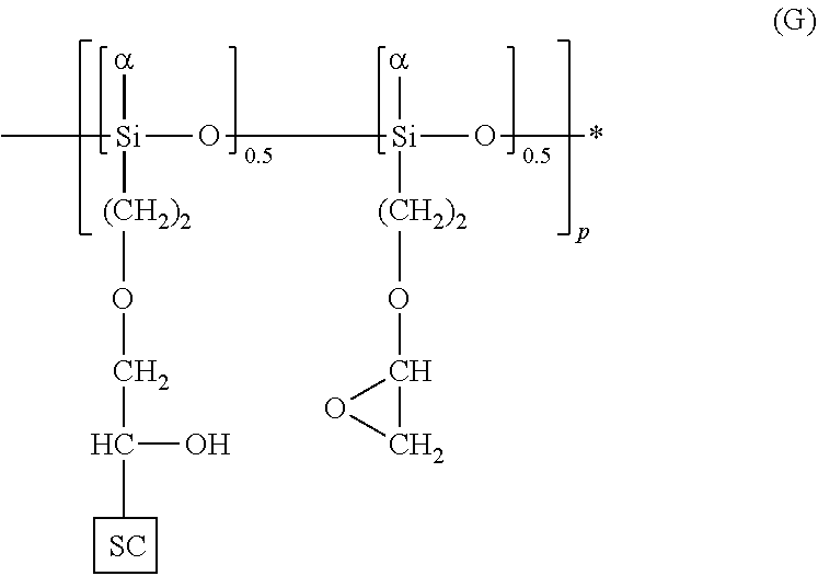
C[Si](O[Si]([a])(O*)[(CH2)2]OC1CO1)([a])[(CH2)2]OCC(O)C.[SC]
